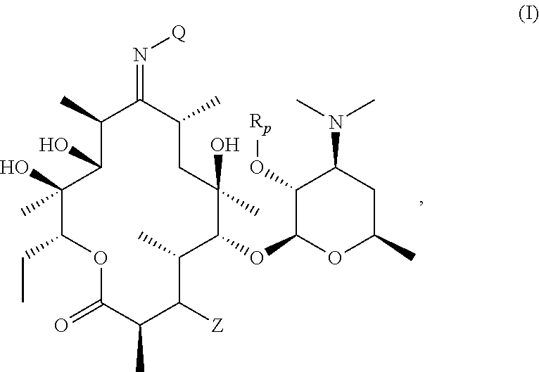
C1(C)(O)C(CC)OC(=O)C(C)C([Z])C(C)C(OC2OC(C)CC(N(C)C)C2O[Rp])C(C)(O)CC(C)C(=N[Q])C(C)C1O
